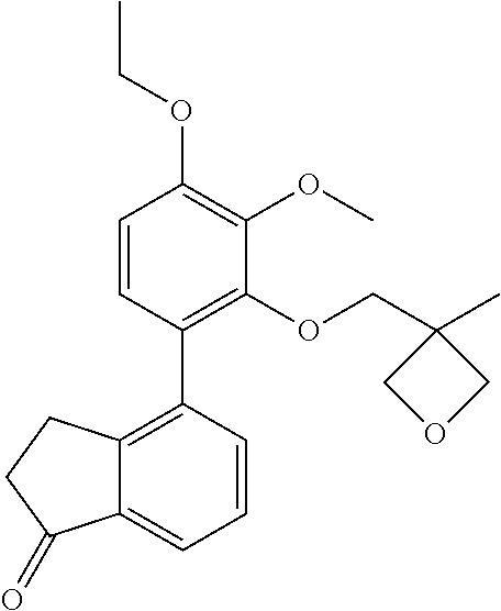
C1=CC(C2=C3C(=CC=C2)C(=O)CC3)=C(OCC2(C)COC2)C(OC)=C1OCC
